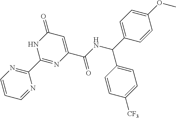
C1(C2=NC=CC=N2)=NC(C(NC(C2=CC=C(OC)C=C2)C2=CC=C([CF3])C=C2)=O)=CC(=O)N1
